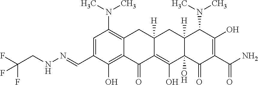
C1=C(C=NNCC(F)(F)F)C(O)=C2C(=C1N(C)C)CC1([H])C(=C(O)C3(O)C([H])(C1)C(N(C)C)C(O)=C(C(N)=O)C3=O)C2=O
